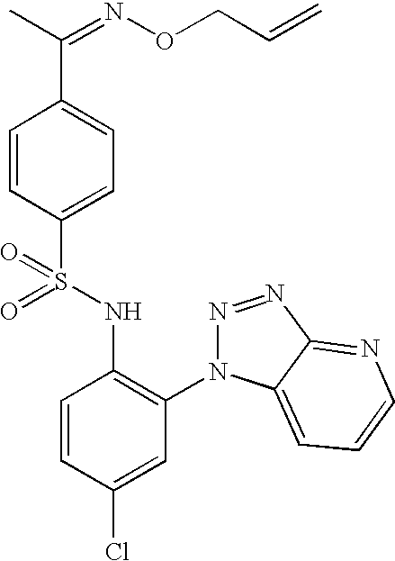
C1=CC(S(=O)(NC2=C(N3N=NC4=NC=CC=C34)C=C(Cl)C=C2)=O)=CC=C1C(C)=NOCC=C
